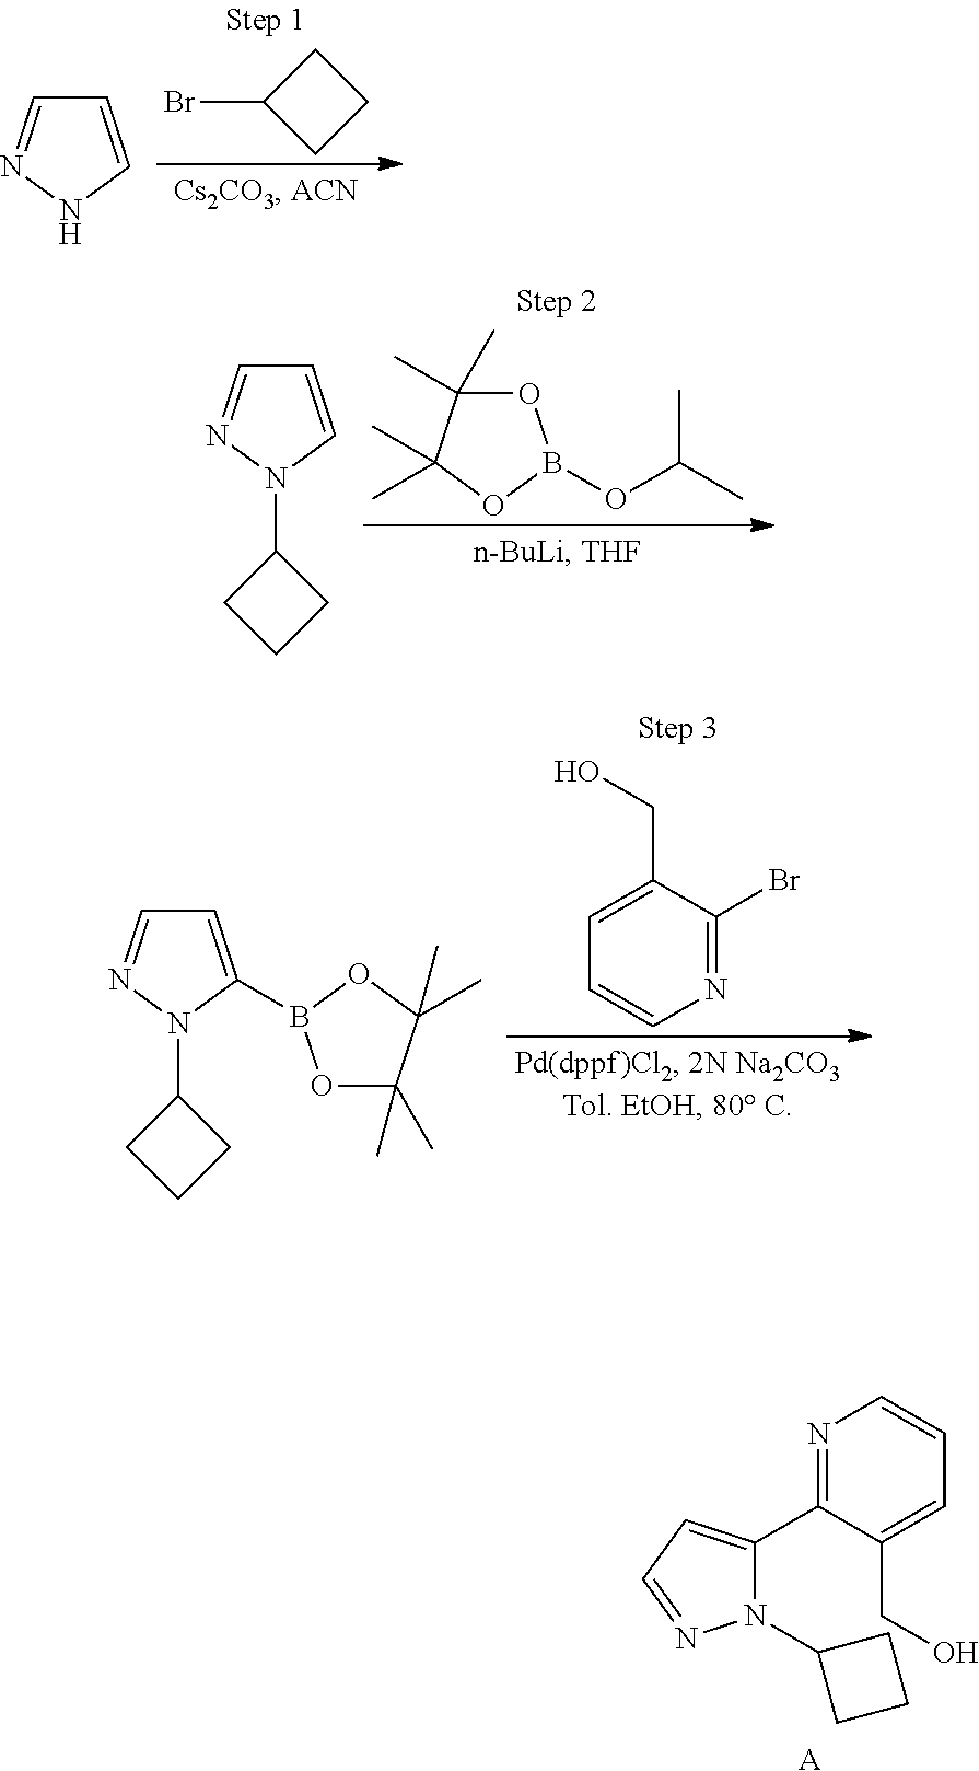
N1=C(C2=CC=NN2C2CCC2)C(CO)=CC=C1.[A].C1C(Br)CC1.C1=CNN=C1.O1C(C)(C)C(C)(C)OB1OC(C)C.C1=CN(C2CCC2)N=C1.C1=C(CO)C(Br)=NC=C1.C1=C(B2OC(C)(C)C(C)(C)O2)N(C2CCC2)N=C1
